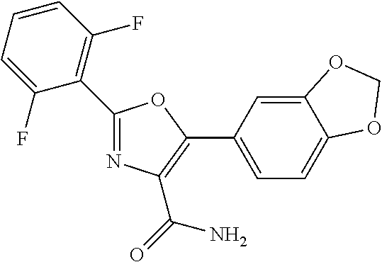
C1=C2C(=CC(C3=C(C(N)=O)N=C(C4=C(F)C=CC=C4F)O3)=C1)OCO2
